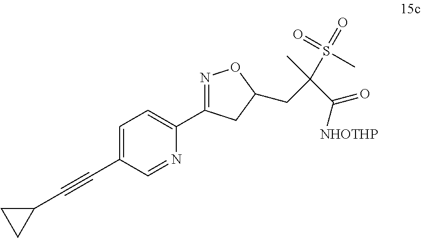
C1=C(C#CC2CC2)C=NC(C2=NOC(CC(C([NHOTHP])=O)(S(=O)(C)=O)C)C2)=C1
